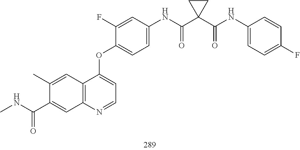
C1(C)=CC2=C(C=C1C(=O)NC)N=CC=C2OC1=CC=C(NC(C2(C(NC3=CC=C(F)C=C3)=O)CC2)=O)C=C1F
